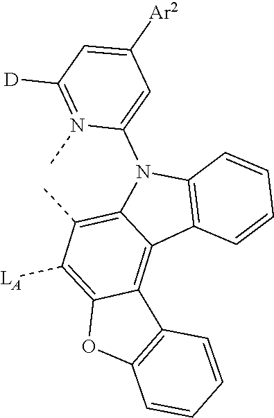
C12=C([LA])C(C)=C3C(=C1C1=C(O2)C=CC=C1)C1=C(N3C2=CC([Ar2])=CC([D])=N2C)C=CC=C1
